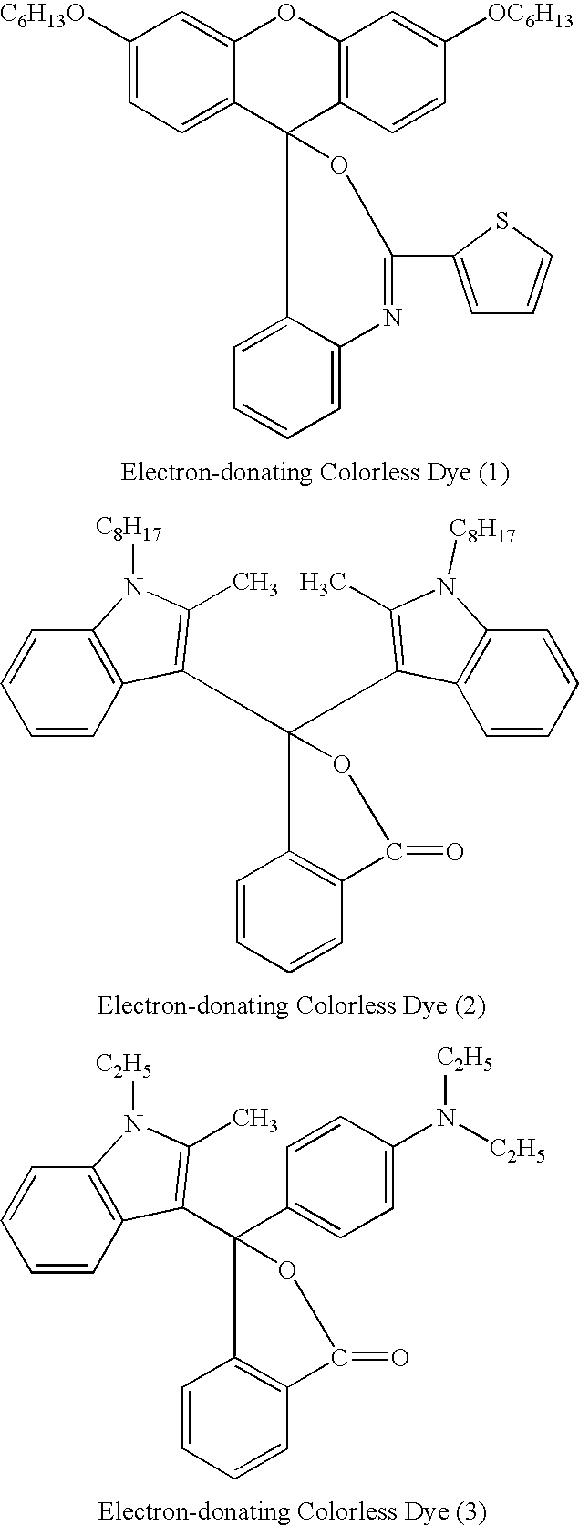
C1([C6H13O])=CC=C2C(=C1)OC1=C(C23OC(C2=CC=CS2)=NC2=CC=CC=C32)C=CC([OC6H13])=C1.C1=CC2=C(C=C1)N([C8H17])C(C)=C2C1(C2=C(C)N([C8H17])C3=C2C=CC=C3)C2=C(C=CC=C2)C(=O)O1.C1=CC2=C(C=C1)N([C2H5])C(C)=C2C1(C2=CC=C(N([C2H5])[C2H5])C=C2)OC(=O)C2=C1C=CC=C2
